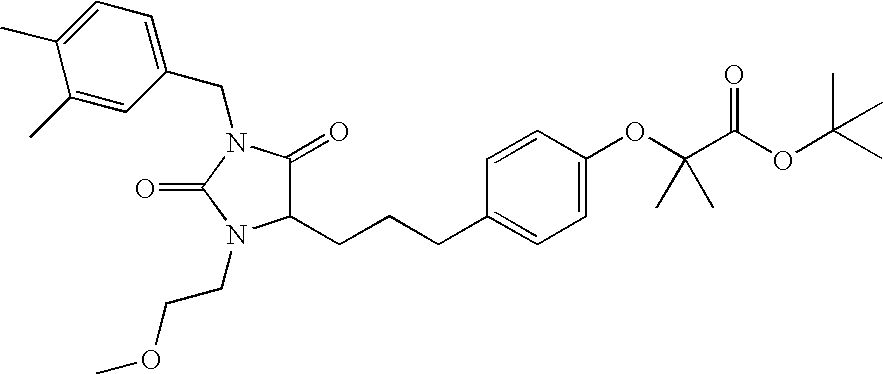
C1(CN2C(=O)N(CCOC)C(CCCC3=CC=C(OC(C(OC(C)(C)C)=O)(C)C)C=C3)C2=O)=CC=C(C)C(C)=C1
